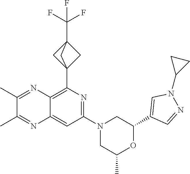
C12(C3=C4C(=CC(N5CC(C)OC(C6=CN(C7CC7)N=C6)C5)=N3)N=C(C)C(C)=N4)CC(C(F)(F)F)(C1)C2
